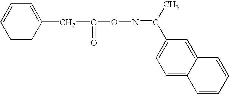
CC(C1=CC=C2C(=C1)C=CC=C2)=NOC(CC1=CC=CC=C1)=O
